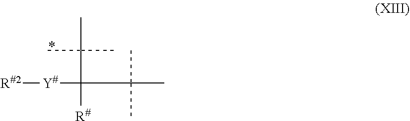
[R#2][Y#]C(C(C)(C)C)(C(C)(C)C)[R#]
